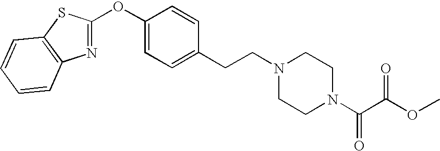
C1=C(OC2=NC3=C(S2)C=CC=C3)C=CC(CCN2CCN(C(C(OC)=O)=O)CC2)=C1
